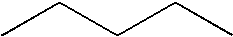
CCCCC
